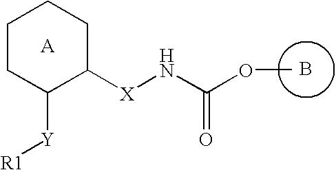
C1CC([Y][R1])C([X]NC(OC)=O)CC1.B
